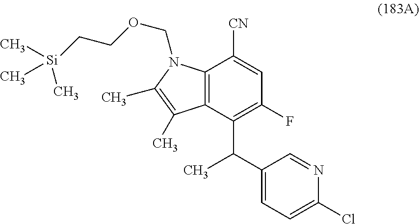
C12=C(C(C(C3=CC=C(Cl)N=C3)C)=C(F)C=C1[CN])C(C)=C(C)N2COCC[Si](C)(C)C
